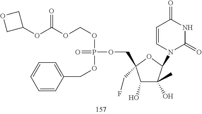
C1(OC(OCOP(OCC2(CF)C(O)C(C)(O)C(N3C=CC(=O)NC3=O)O2)(=O)OCC2=CC=CC=C2)=O)COC1
